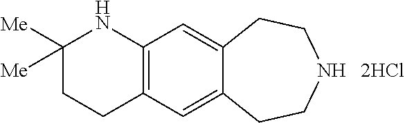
C1([Me])([Me])CCC2=C(N1)C=C1C(=C2)CCNCC1
